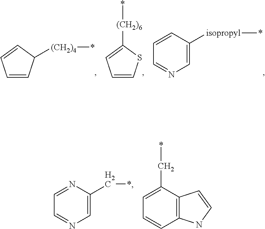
C1=CC([(CH2)4]*)C=C1.C1=CSC([(CH2)6]*)=C1.C1=NC=C([isopropyl]*)C=C1.C1=C(C*)C2=C(C=C1)NC=C2.C1=NC=C(C*)N=C1
